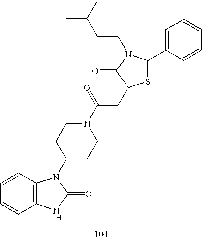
C12=C(C=CC=C1)N(C1CCN(C(=O)CC3SC(C4=CC=CC=C4)N(CCC(C)C)C3=O)CC1)C(=O)N2.[H]
